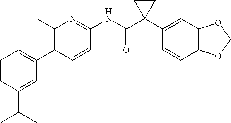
C1(C)=C(C2=CC=CC(C(C)C)=C2)C=CC(NC(C2(C3=CC4=C(C=C3)OCO4)CC2)=O)=N1
